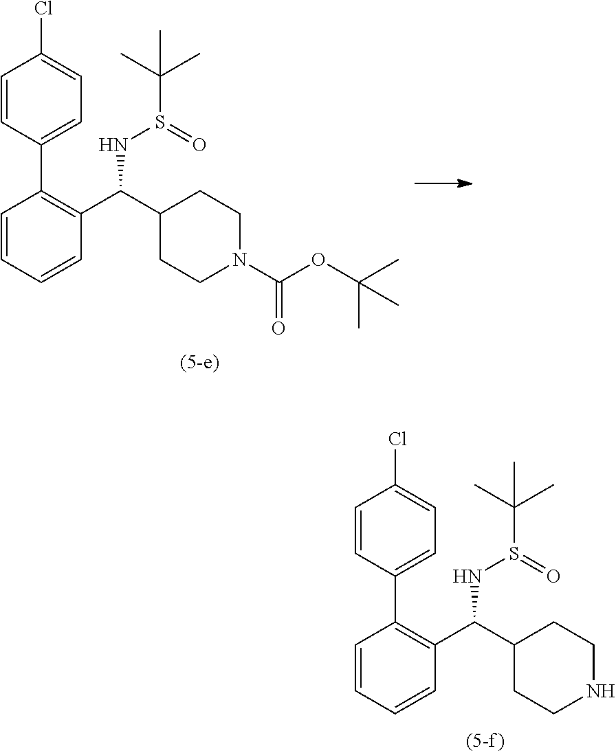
C1=CC(C2=C(C(C3CCNCC3)NS(=O)C(C)(C)C)C=CC=C2)=CC=C1Cl.C1=CC(C2=C(C(C3CCN(C(OC(C)(C)C)=O)CC3)NS(=O)C(C)(C)C)C=CC=C2)=CC=C1Cl
